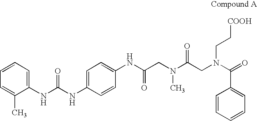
C1=C(NC(NC2=CC=CC=C2C)=O)C=CC(NC(CN(C(CN(C(C2=CC=CC=C2)=O)CC[COOH])=O)C)=O)=C1
